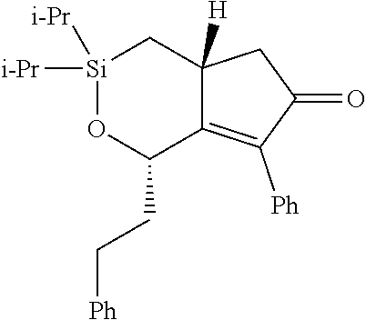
[Si]1([i-Pr])([i-Pr])OC(CC[Ph])C2=C([Ph])C(=O)CC2([H])C1
